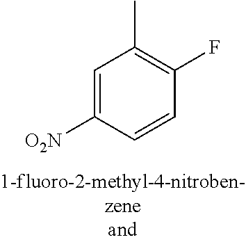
C1=C([O2N])C=CC(F)=C1C
